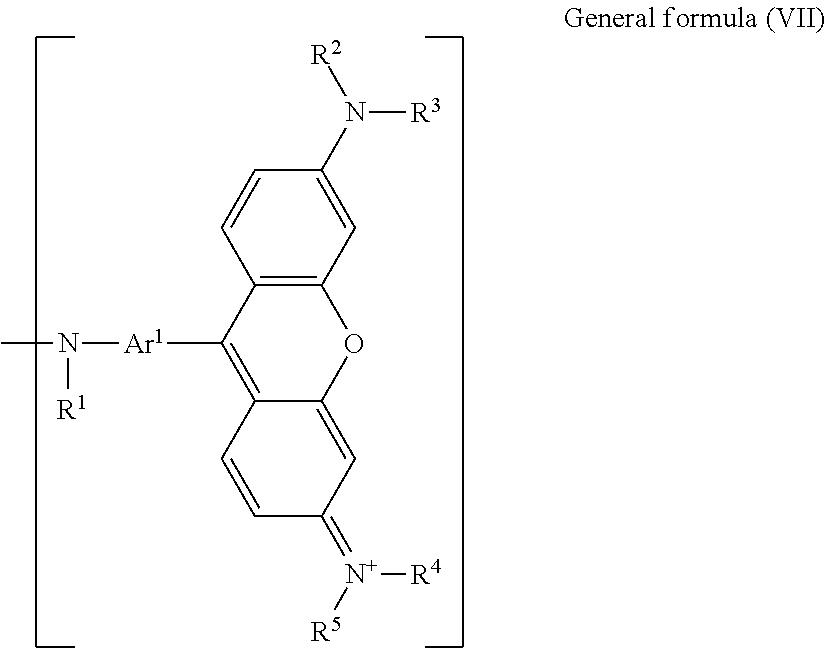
C1=C(N([R2])[R3])C=CC2=C1OC1=CC(=[N+]([R5])[R4])C=CC1=C2[Ar1]N([R1])C
